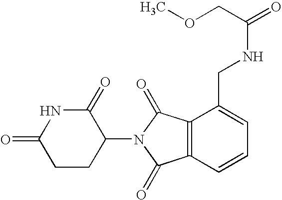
C1(=O)CCC(N2C(=O)C3=C(C=CC=C3CNC(=O)COC)C2=O)C(=O)N1
